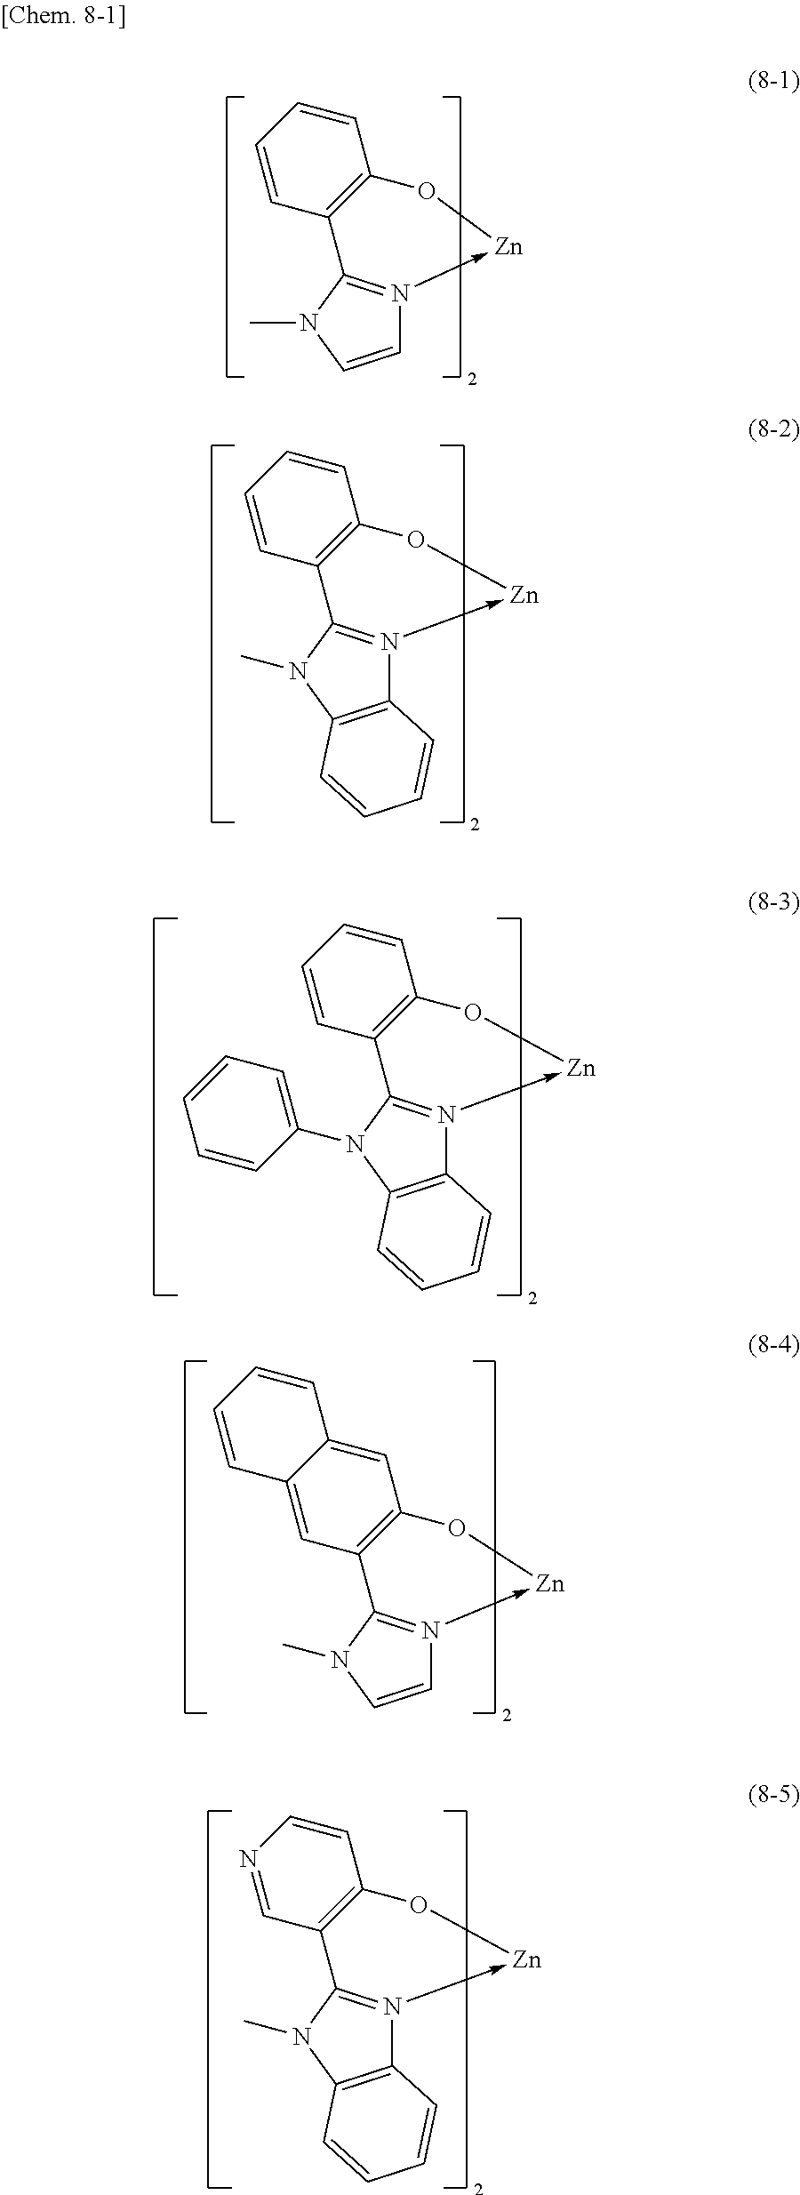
C1=CC=CC2=C1O[Zn]-N1=C2N(C)C=C1.C1=C2C(=CC3=C1O[Zn]-N1=C3N(C)C=C1)C=CC=C2.C1=CN=CC2=C1O[Zn]-N1=C2N(C)C2=C1C=CC=C2.C1=CC=CC2=C1O[Zn]-N1=C2N(C)C2=C1C=CC=C2.C1=CC=CC2=C1O[Zn]-N1=C2N(C2=CC=CC=C2)C2=C1C=CC=C2
